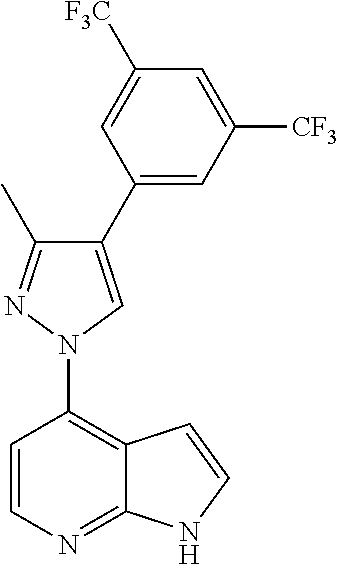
C1=CC(N2N=C(C)C(C3=CC([CF3])=CC([F3C])=C3)=C2)=C2C(=N1)NC=C2
